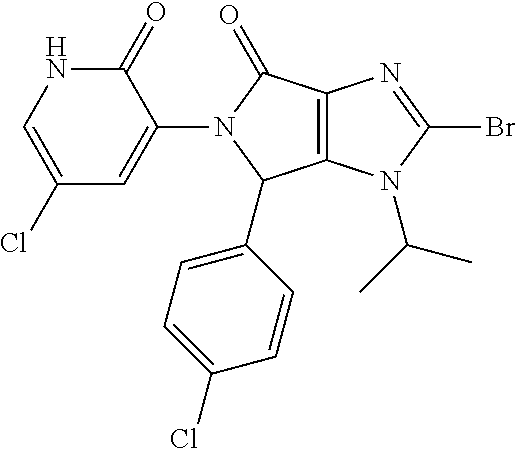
C12=C(N(C(C)C)C(Br)=N1)C(C1=CC=C(Cl)C=C1)N(C1=CC(Cl)=CNC1=O)C2=O
